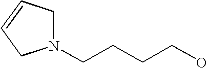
N1(CCCCO)CC=CC1
